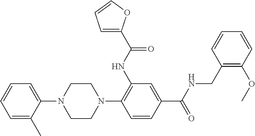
C1=C(C)C(N2CCN(C3=C(NC(=O)C4=CC=CO4)C=C(C(=O)NCC4=C(OC)C=CC=C4)C=C3)CC2)=CC=C1
